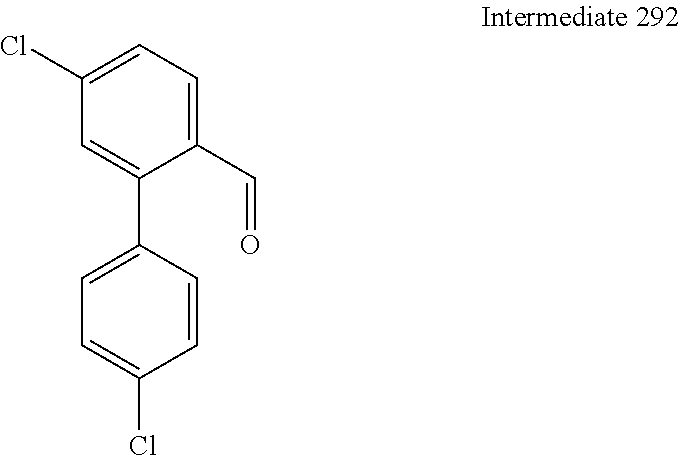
C1(Cl)=CC=C(C=O)C(C2=CC=C(Cl)C=C2)=C1
